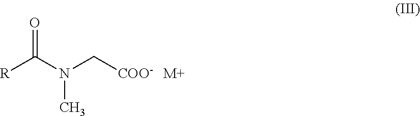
CN(C(=O)[R])C[COO-].[M+]
